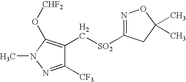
C1([CF3])=NN(C)C(O[CHF2])=C1C[SO2]C1=NOC(C)(C)C1
